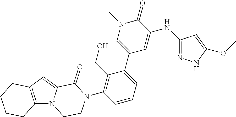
C12=C(C=C3N1CCN(C1=C(CO)C(C4=CN(C)C(=O)C(NC5=NNC(OC)=C5)=C4)=CC=C1)C3=O)CCCC2
